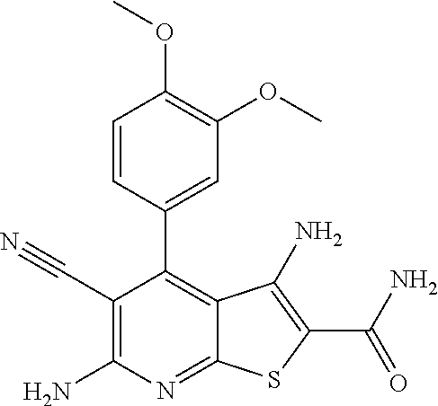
C1=CC(C2=C3C(=NC(N)=C2C#N)SC(C(=O)N)=C3N)=CC(OC)=C1OC
